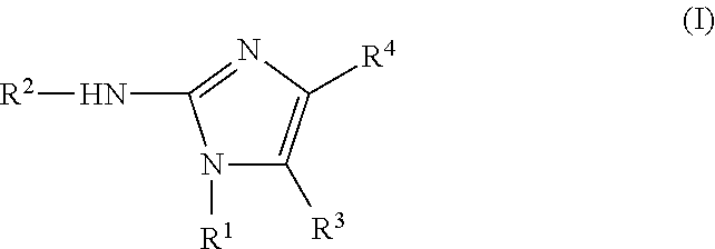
N1([R1])C([R3])=C([R4])N=C1N[R2]
